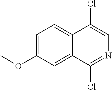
C1=C(OC)C=C2C(=C1)C(Cl)=CN=C2Cl
